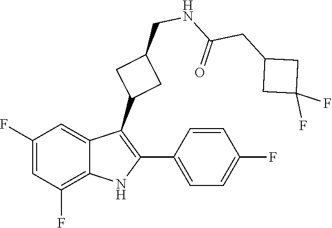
C1C(F)(F)CC1CC(=O)NCC1CC(C2=C(C3=CC=C(F)C=C3)NC3=C(F)C=C(F)C=C23)C1
